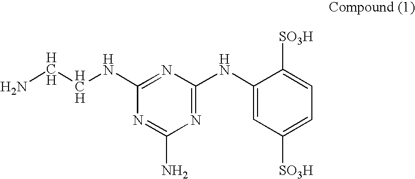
N[HCH][HCH]NC1=NC(NC2=CC([SO3H])=CC=C2[SO3H])=NC(N)=N1
